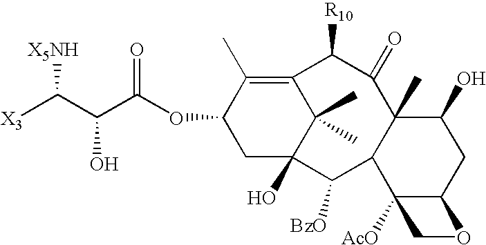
[X3]C(C(C(OC1CC2(O)C(C)(C)C(=C1C)C([R10])C(=O)C1(C)C(C2[BzO])C2([AcO])C(CC1O)OC2)=O)O)[X5NH]
